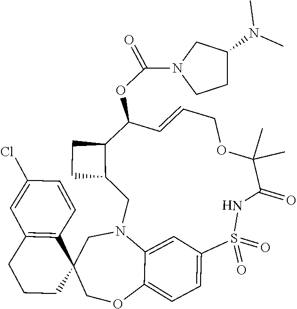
C1CC2(C3=C(C1)C=C(Cl)C=C3)COC1=CC=C3C=C1N(C2)CC1C(CC1)C(OC(=O)N1CCC(N(C)C)C1)C=CCOC(C)(C)C(=O)NS3(=O)=O
